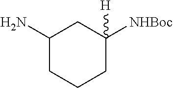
NC1CCCC([NHBoc])([H])C1
